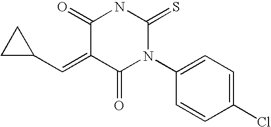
C(=C1C(=O)NC(=S)N(C2=CC=C(Cl)C=C2)C1=O)C1CC1
